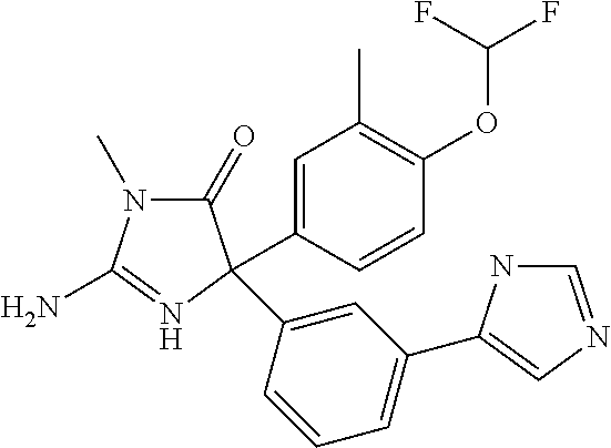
N1(C)C(=O)C(C2=CC(C)=C(OC(F)F)C=C2)(C2=CC(C3=CN=CN3)=CC=C2)N=C1N
